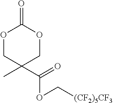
O1CC(C(=O)OC[(CF2)5CF3])(C)COC1=O
